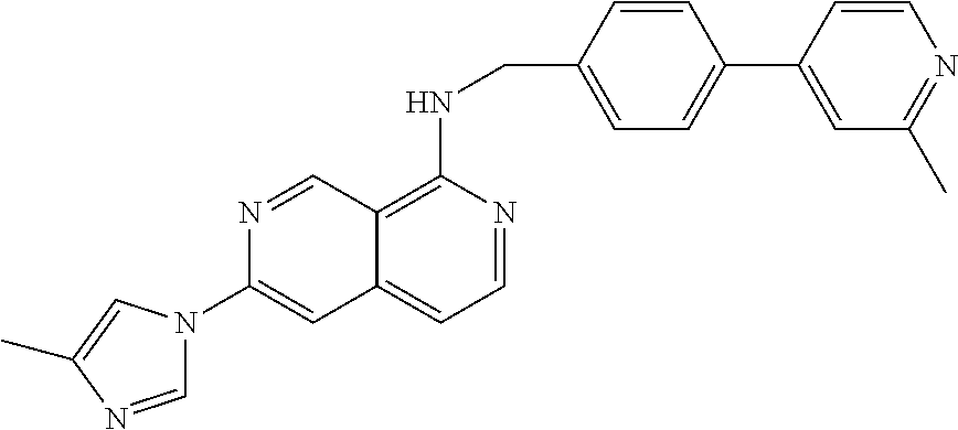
C1=NC(C)=CN1C1=CC2=CC=NC(NCC3=CC=C(C4=CC(C)=NC=C4)C=C3)=C2C=N1
